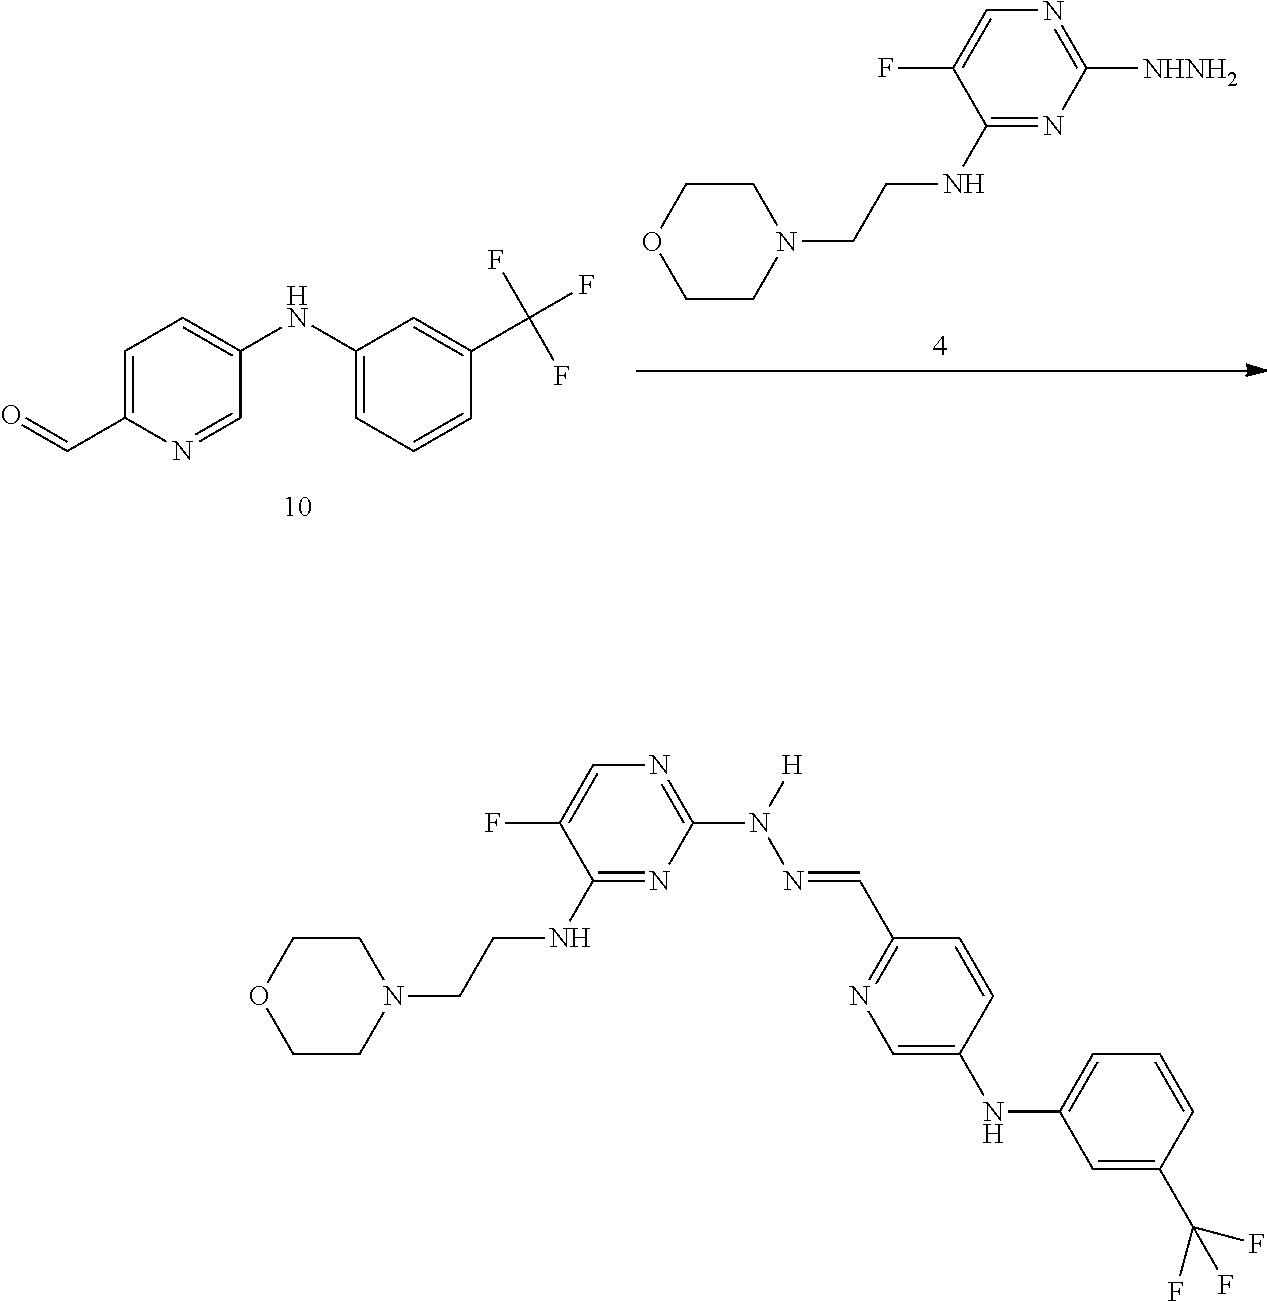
C1COCCN1CCNC1=NC(N(N=CC2=NC=C(NC3=CC=CC(C(F)(F)F)=C3)C=C2)[H])=NC=C1F.C1=C(C=O)N=CC(NC2=CC=CC(C(F)(F)F)=C2)=C1.C1COCCN1CCNC1=NC([NHNH2])=NC=C1F
